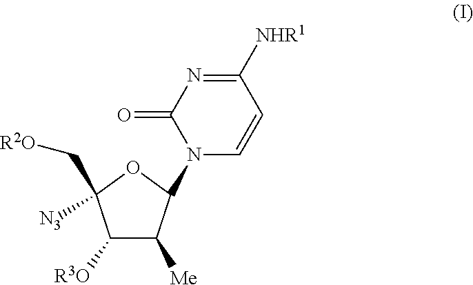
C1([R3O])C([Me])C(N2C=CC([NHR1])=NC2=O)OC1(C[R2O])[N3]
